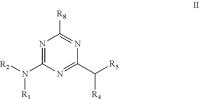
N1=C(N([R2])[R1])N=C(C([R5])[R4])N=C1[R8]
